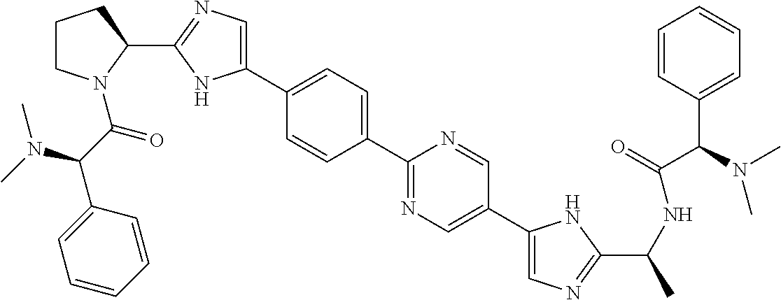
C1(C2=CN=C(C3CCCN3C(C(C3=CC=CC=C3)N(C)C)=O)N2)=CC=C(C2=NC=C(C3=CN=C(C(NC(C(C4=CC=CC=C4)N(C)C)=O)C)N3)C=N2)C=C1
